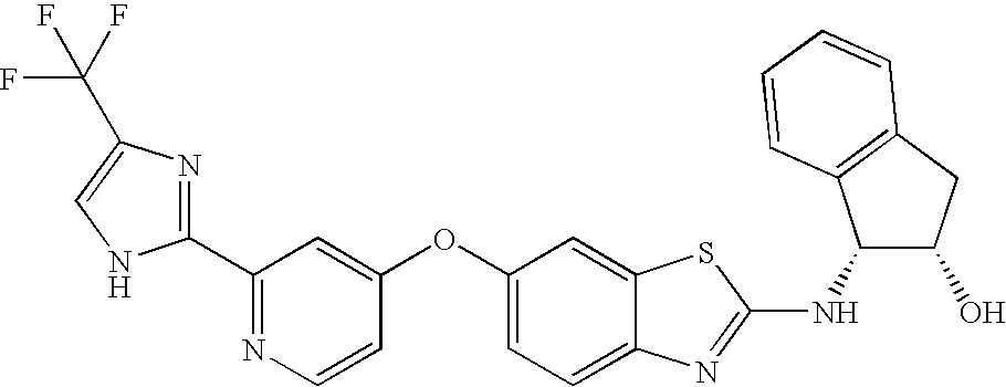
N1=C(C2=NC(C(F)(F)F)=CN2)C=C(OC2=CC=C3C(=C2)SC(NC2C(O)CC4=C2C=CC=C4)=N3)C=C1
